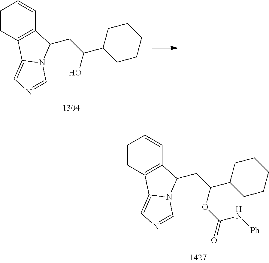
C1=CC2=C(C=C1)C(CC(C1CCCCC1)O)N1C2=CN=C1.C1=CC2=C(C=C1)C(CC(C1CCCCC1)OC(=O)N[Ph])N1C2=CN=C1
